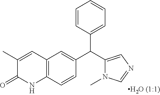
CC1=CC2=C(NC1=O)C=CC(C(C1=CC=CC=C1)C1=CN=CN1C)=C2
